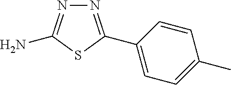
N1=C(C2=CC=C(C)C=C2)SC(N)=N1
